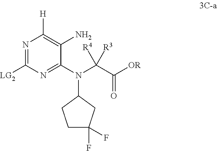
C1C(F)(F)CC(N(C(C([OR])=O)([R3])[R4])C2=NC([LG2])=NC([H])=C2N)C1
